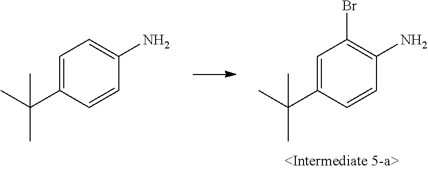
C1=C(C(C)(C)C)C=CC(N)=C1Br.C1=C(C(C)(C)C)C=CC(N)=C1
